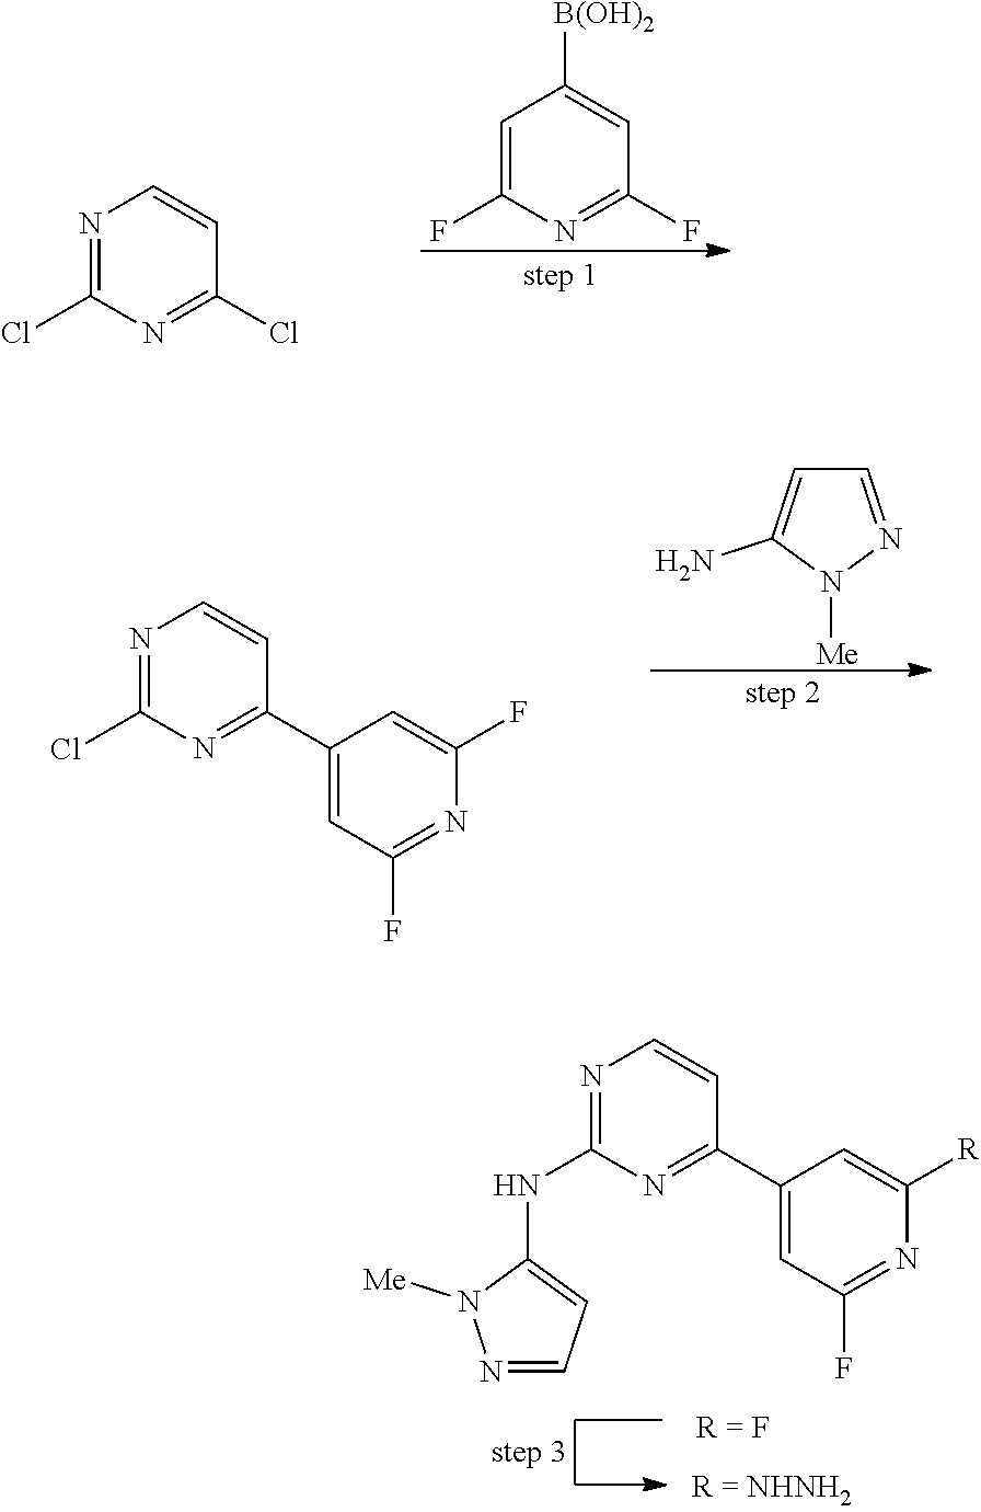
N1=C(Cl)N=C(Cl)C=C1.C1=C(F)N=C(F)C=C1[B(OH)2].N1=C(Cl)N=C(C2=CC(F)=NC(F)=C2)C=C1.C1=NN([Me])C(N)=C1.N1=C(NC2=CC=NN2[Me])N=C(C2=CC(F)=NC([R])=C2)C=C1
